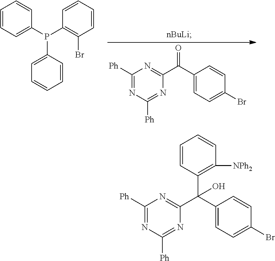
C1=CC=C(P(C2=C(Br)C=CC=C2)C2=CC=CC=C2)C=C1.C1([Ph])=NC([Ph])=NC(C(C2=CC=C(Br)C=C2)=O)=N1.C1([Ph])=NC([Ph])=NC(C(C2=CC=C(Br)C=C2)(C2=C([NPh2])C=CC=C2)O)=N1
